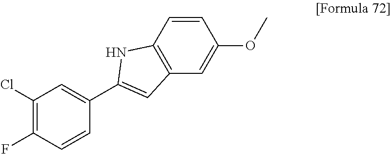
C1=CC2=C(C=C1OC)C=C(C1=CC(Cl)=C(F)C=C1)N2
